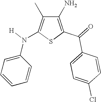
C1(N)=C(C(=O)C2=CC=C(Cl)C=C2)SC(N(C2=CC=CC=C2)[H])=C1C
